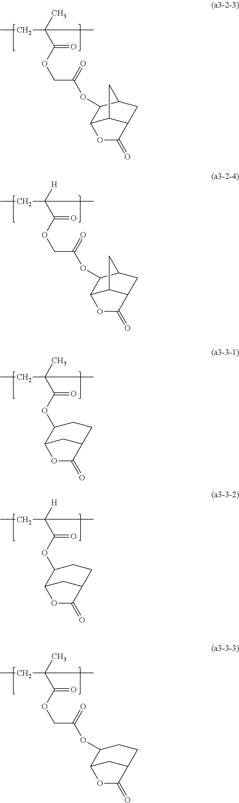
CCC(C(OCC(=O)OC1C2C3C(CC1C3)C(=O)O2)=O)(C)C.CCC(C(OCC(=O)OC1C2C3C(CC1C3)C(=O)O2)=O)([H])C.CCC(C(OC1C2CC(CC1)C(=O)O2)=O)(C)C.CCC(C(OC1C2CC(CC1)C(=O)O2)=O)([H])C.CCC(C(OCC(=O)OC1C2CC(CC1)C(=O)O2)=O)(C)C
